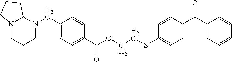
C1(CN2C3N(CCC2)CCC3)=CC=C(C(OCCSC2=CC=C(C(C3=CC=CC=C3)=O)C=C2)=O)C=C1
